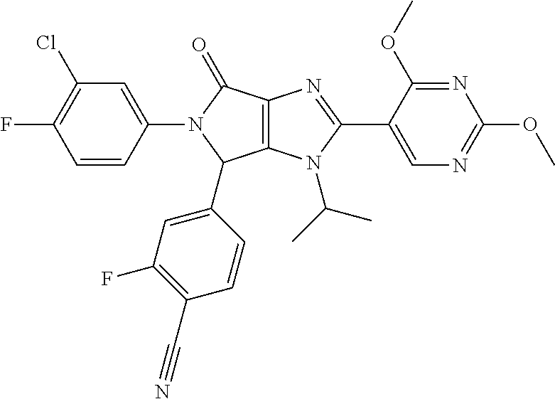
C12=C(N(C(C)C)C(C3=CN=C(OC)N=C3OC)=N1)C(C1=CC(F)=C(C#N)C=C1)N(C1=CC(Cl)=C(F)C=C1)C2=O
